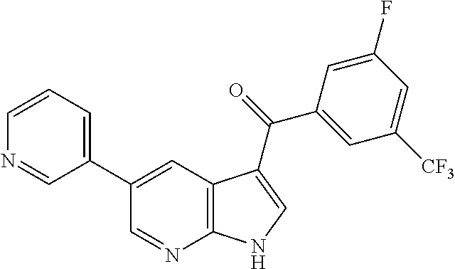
C1(C2=CC3=C(N=C2)NC=C3C(C2=CC([CF3])=CC(F)=C2)=O)=CC=CN=C1
